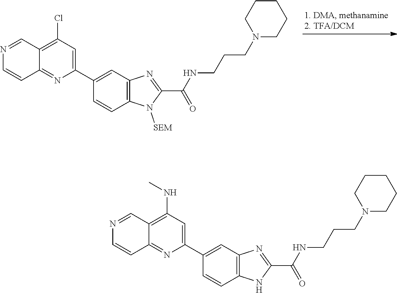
ClC1=C2C(=NC(C3=CC4=C(C=C3)N([SEM])C(C(=O)NCCCN3CCCCC3)=N4)=C1)C=CN=C2.N(C1=C2C(=NC(C3=CC4=C(C=C3)NC(C(=O)NCCCN3CCCCC3)=N4)=C1)C=CN=C2)C
